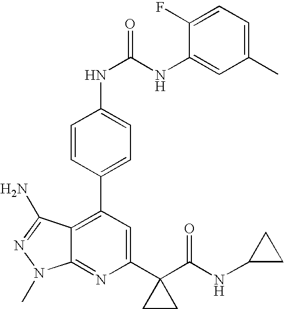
C1=CC(C2=C3C(=NC(C4(C(NC5CC5)=O)CC4)=C2)N(C)N=C3N)=CC=C1NC(NC1=CC(C)=CC=C1F)=O
